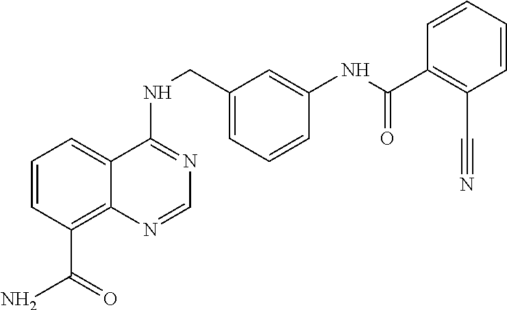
C1=CC(C(N)=O)=C2C(=C1)C(NCC1=CC=CC(NC(C3=C(C#N)C=CC=C3)=O)=C1)=NC=N2
